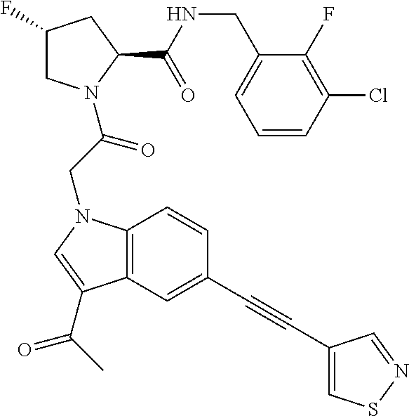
C1=CC(Cl)=C(F)C(CNC(C2CC(F)CN2C(CN2C3=C(C(C(C)=O)=C2)C=C(C#CC2=CSN=C2)C=C3)=O)=O)=C1
